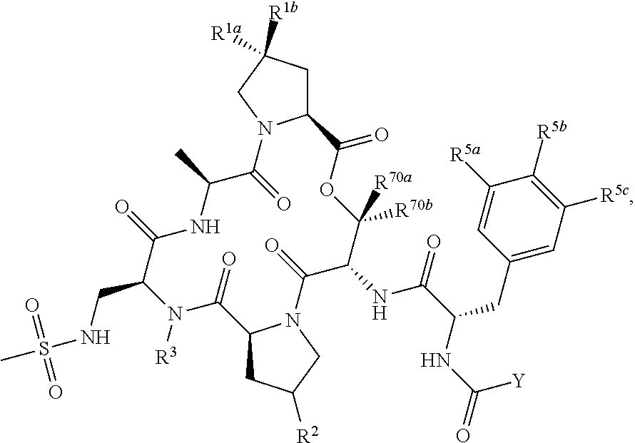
C12CC([R1a])([R1b])CN1C(=O)C(C)NC(=O)C(CNS(C)(=O)=O)N([R3])C(=O)C1CC([R2])CN1C(=O)C(NC(C(NC(=O)[Y])CC1=CC([R5c])=C([R5b])C([R5a])=C1)=O)C([R70b])([R70a])OC2=O
